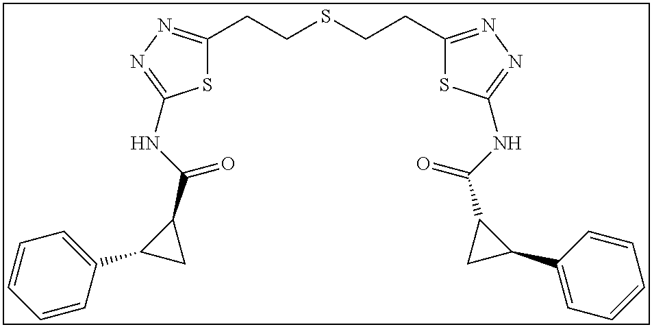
S1C(CCSCCC2=NN=C(NC(C3CC3C3=CC=CC=C3)=O)S2)=NN=C1NC(C1C(C2=CC=CC=C2)C1)=O
